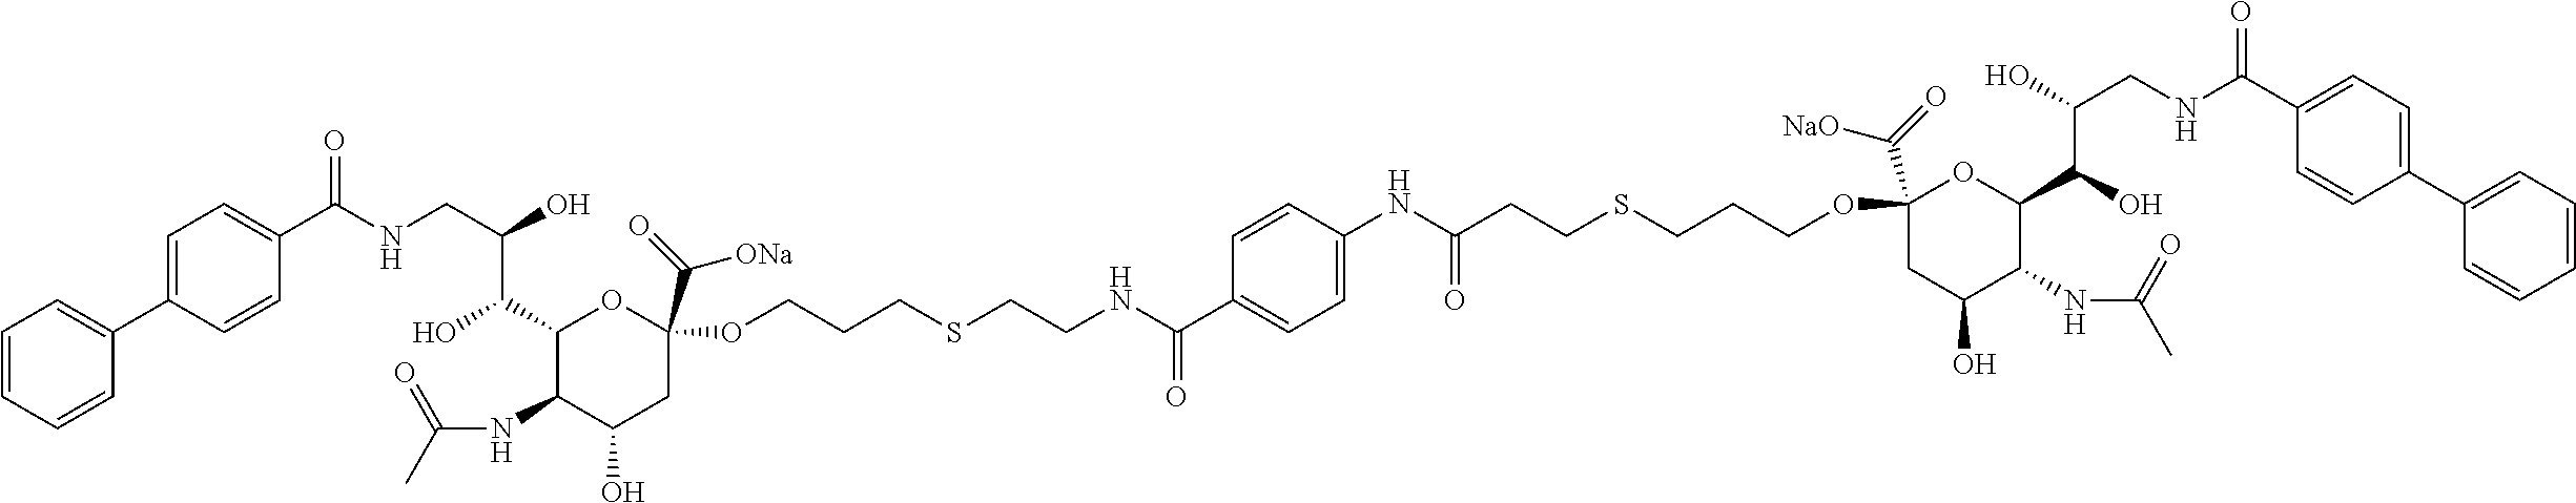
C1=CC=CC(C2=CC=C(C(NCC(O)C(C3C(NC(C)=O)C(O)CC(C(=O)[ONa])(OCCCSCCNC(C4=CC=C(NC(CCSCCCOC5(C(=O)[NaO])CC(O)C(NC(C)=O)C(C(O)C(O)CNC(C6=CC=C(C7=CC=CC=C7)C=C6)=O)O5)=O)C=C4)=O)O3)O)=O)C=C2)=C1
